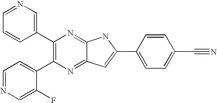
C1(C2=CN=CC=C2)=C(C2=CC=NC=C2F)N=C2C(=N1)NC(C1=CC=C(C#N)C=C1)=C2
